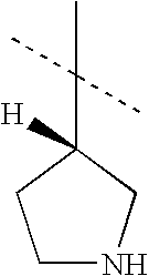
C1NCC(C(C)(C)C)([H])C1
